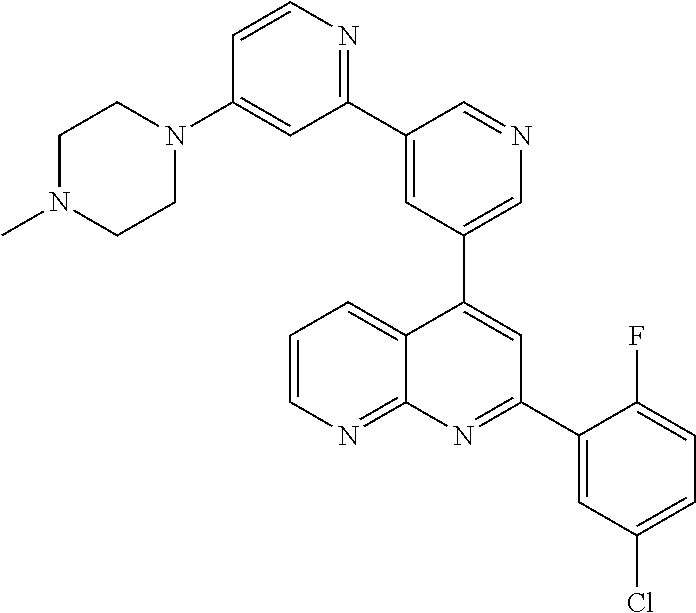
C1=C(C2=NC=CC(N3CCN(C)CC3)=C2)C=NC=C1C1=CC(C2=CC(Cl)=CC=C2F)=NC2=NC=CC=C12
